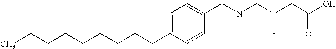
C(CCCCCCC1=CC=C(CNCC(CC(=O)O)F)C=C1)CC
